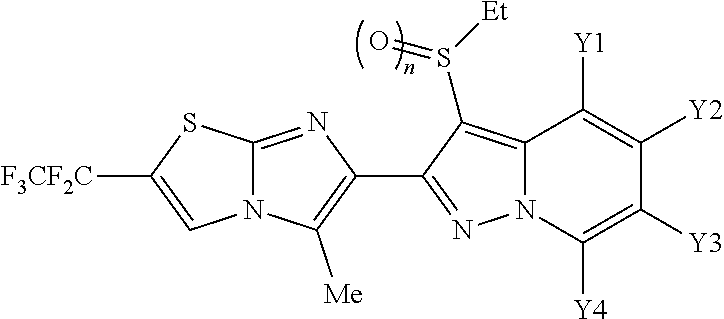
N12C(=NC(C3=NN4C(=C3S([Et])=O)C([Y1])=C([Y2])C([Y3])=C4[Y4])=C1[Me])SC([F3CF2C])=C2
